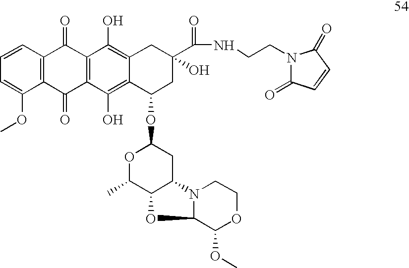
C1=CC=C(OC)C2=C1C(=O)C1=C(C2=O)C(O)=C2C(=C1O)CC(C(=O)NCCN1C(=O)C=CC1=O)(O)CC2OC1OC(C)C2C(C1)N1C(O2)C(OC)OCC1
